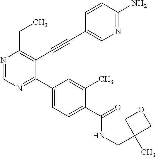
N1=CN=C(C2=CC=C(C(=O)NCC3(C)COC3)C(C)=C2)C(C#CC2=CN=C(N)C=C2)=C1CC
